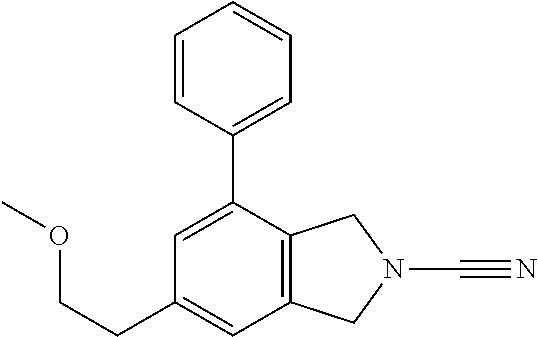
C1(C2=CC=CC=C2)=CC(CCOC)=CC2=C1CN(C#N)C2
